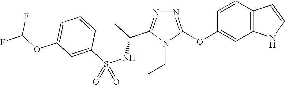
N1=C(OC2=CC3=C(C=C2)C=CN3)N(CC)C(C(C)NS(C2=CC(OC(F)F)=CC=C2)(=O)=O)=N1
